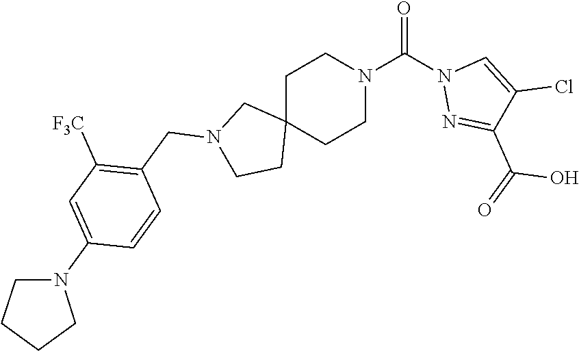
C1C2(CCN(C(N3N=C(C(O)=O)C(Cl)=C3)=O)C1)CN(CC1=C([F3C])C=C(N3CCCC3)C=C1)CC2
